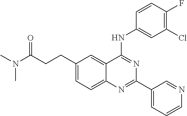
C1(CCC(N(C)C)=O)=CC=C2C(=C1)C(NC1=CC(Cl)=C(F)C=C1)=NC(C1=CC=CN=C1)=N2
